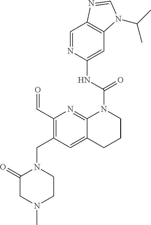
C1=NC(NC(=O)N2C3=NC(C=O)=C(CN4C(=O)CN(C)CC4)C=C3CCC2)=CC2=C1N=CN2C(C)C
